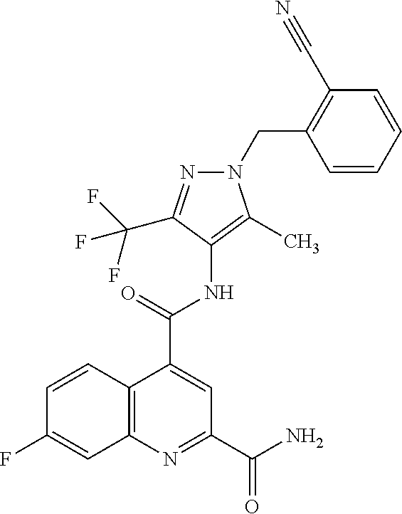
C12=C(N=C(C(=O)N)C=C1C(=O)NC1=C(C)N(CC3=C(C#N)C=CC=C3)N=C1C(F)(F)F)C=C(F)C=C2
